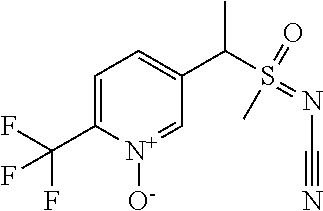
C1=C(C(F)(F)F)[N+]([O-])=CC(C(S(=NC#N)(=O)C)C)=C1
